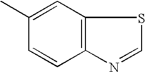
C12=C(N=CS1)C=CC(C)=C2
